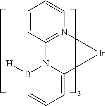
C1=CC2=N(C=C1)[Ir]C1=CC=CB([H])N21
